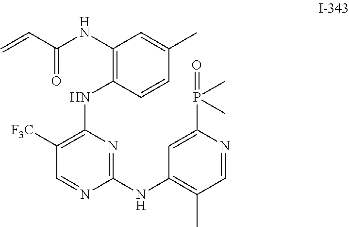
C1([F3C])=C(NC2=C(NC(C=C)=O)C=C(C)C=C2)N=C(NC2=C(C)C=NC(P(C)(C)=O)=C2)N=C1
